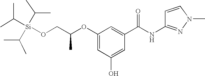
O(C1=CC(O)=CC(C(NC2=NN(C)C=C2)=O)=C1)C(CO[Si](C(C)C)(C(C)C)C(C)C)C
